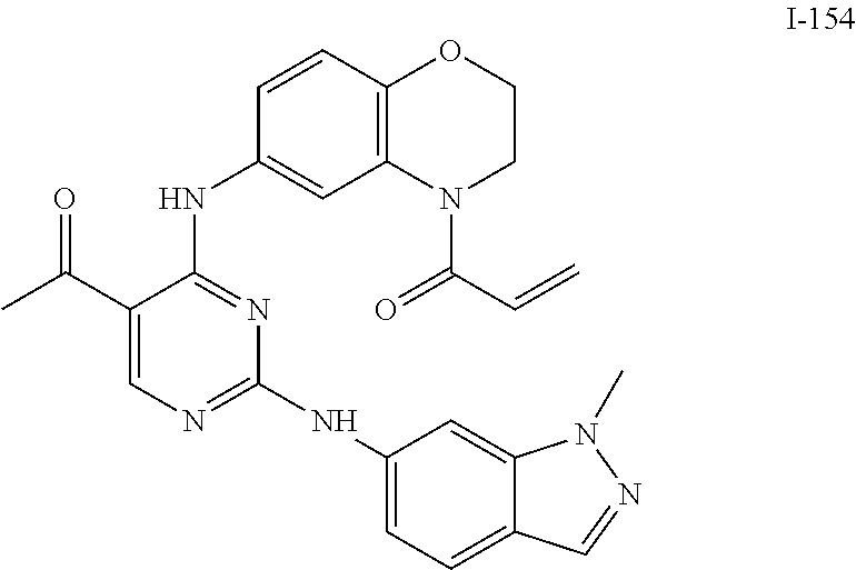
C1(C(C)=O)=CN=C(NC2=CC=C3C(=C2)N(C)N=C3)N=C1NC1=CC2=C(C=C1)OCCN2C(C=C)=O
